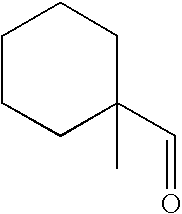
C1CCC(C=O)(C)CC1
